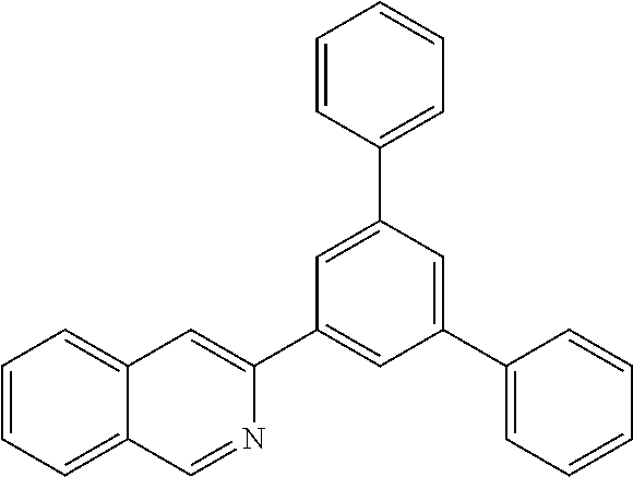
C1=CC=C2C(=C1)C=C(C1=CC(C3=CC=CC=C3)=CC(C3=CC=CC=C3)=C1)N=C2
